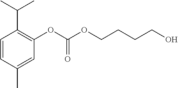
C1=CC(C)=CC(OC(OCCCCO)=O)=C1C(C)C
